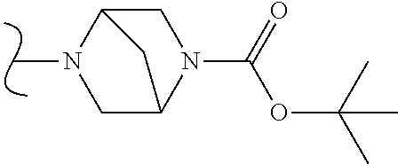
C12CN(C(OC(C)(C)C)=O)C(CN1C)C2
